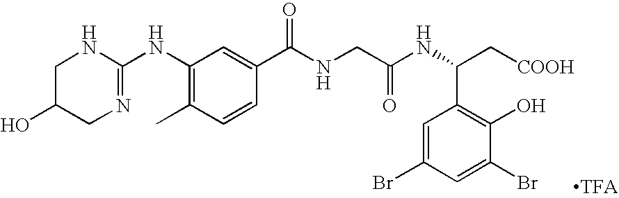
C1(NC2=NCC(O)CN2)=C(C)C=CC(C(NCC(NC(C[COOH])C2=C(O)C(Br)=CC(Br)=C2)=O)=O)=C1
